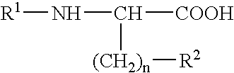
[R1]NC([COOH])[(CH2)n][R2]
